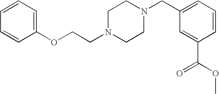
C1=CC=C(OCCN2CCN(CC3=CC=CC(C(OC)=O)=C3)CC2)C=C1
